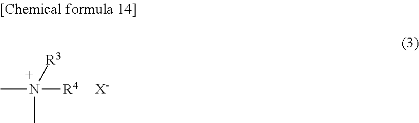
CN([R4])(C)[R3].[X-]
